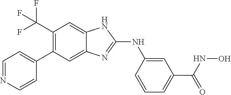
FC(F)(C1=C(C2=CC=NC=C2)C=C2C(=C1)NC(NC1=CC(C(NO)=O)=CC=C1)=N2)F
